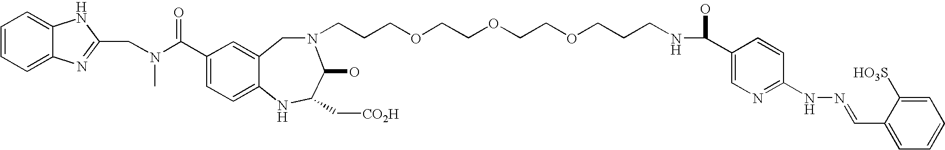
C1=CC=C2C(=C1)NC(CN(C(C1=CC=C3C(=C1)CN(CCCOCCOCCOCCCNC(C1=CN=C(NN=CC4=CC=CC=C4[HO3S])C=C1)O)C(O)C(C[CO2H])N3)=O)C)=N2
